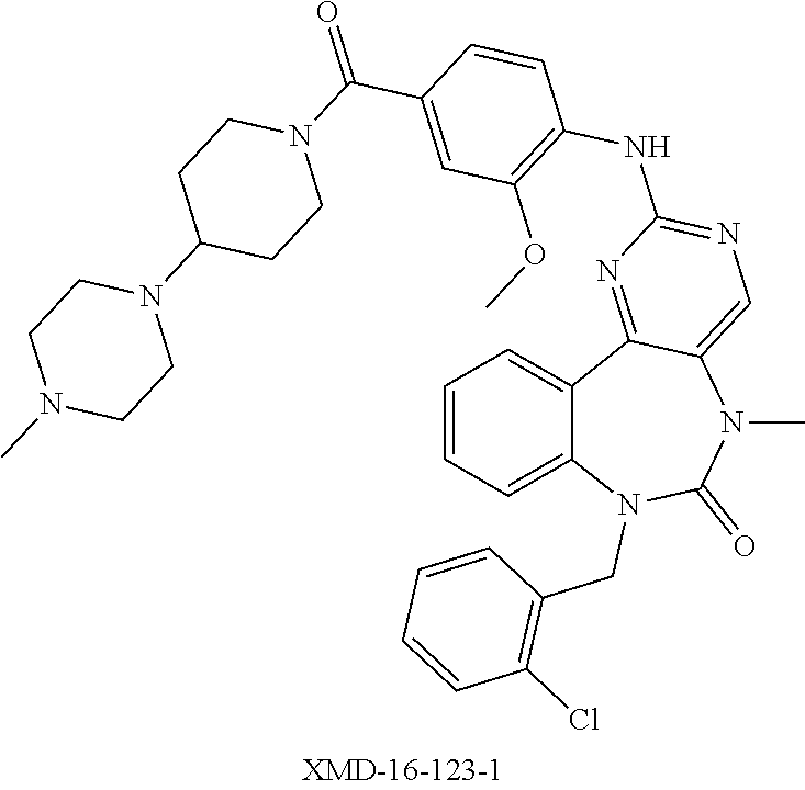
C1=CC=C2C(=C1)C1=NC(NC3=C(OC)C=C(C(N4CCC(N5CCN(C)CC5)CC4)=O)C=C3)=NC=C1N(C)C(=O)N2CC1=C(Cl)C=CC=C1
